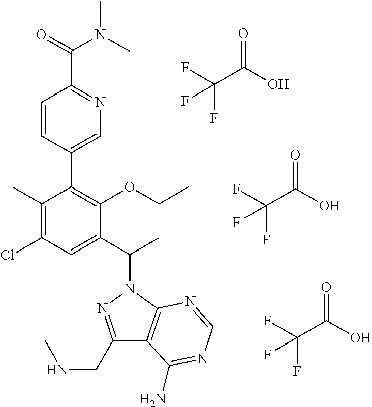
C1(C)=C(Cl)C=C(C(C)N2N=C(CNC)C3=C2N=CN=C3N)C(OCC)=C1C1=CN=C(C(=O)N(C)C)C=C1.C(C(O)=O)(F)(F)F.C(C(O)=O)(F)(F)F.C(C(O)=O)(F)(F)F
